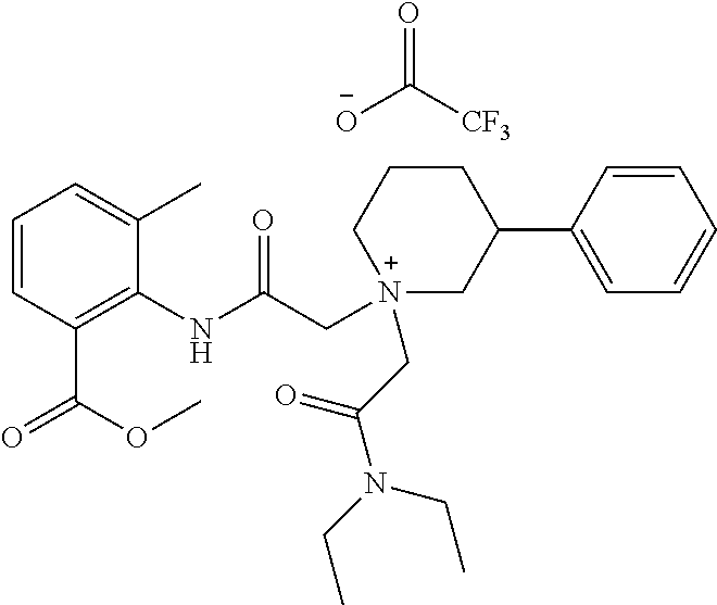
C1=CC(C(OC)=O)=C(NC(C[N+]2(CC(N(CC)CC)=O)CC(C3=CC=CC=C3)CCC2)=O)C(C)=C1.[O-]C([CF3])=O
